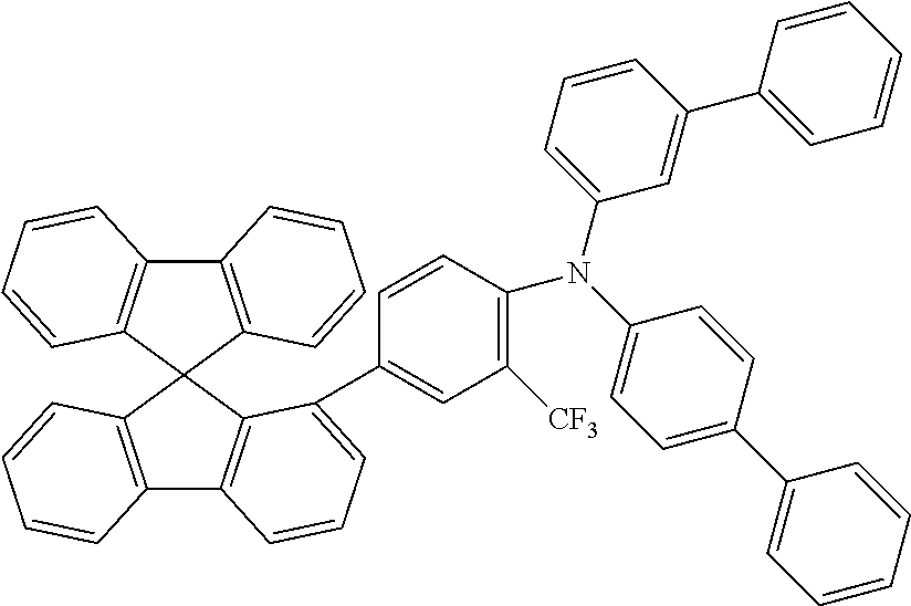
C12=C(C3(C4=C1C=CC=C4)C1=C(C4=C3C(C3=CC([CF3])=C(N(C5=CC=CC(C6=CC=CC=C6)=C5)C5=CC=C(C6=CC=CC=C6)C=C5)C=C3)=CC=C4)C=CC=C1)C=CC=C2
